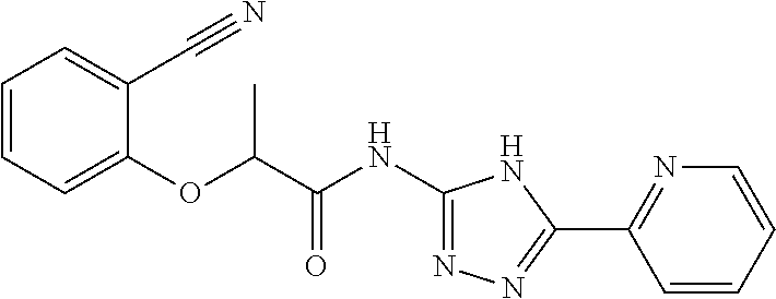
N1=C(NC(C(OC2=CC=CC=C2C#N)C)=O)NC(C2=NC=CC=C2)=N1
